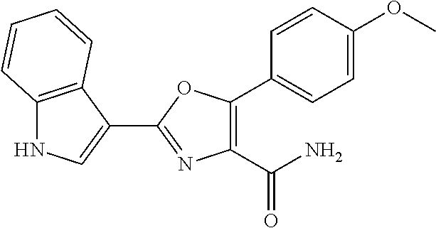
C1(C(N)=O)=C(C2=CC=C(OC)C=C2)OC(C2=CNC3=C2C=CC=C3)=N1
